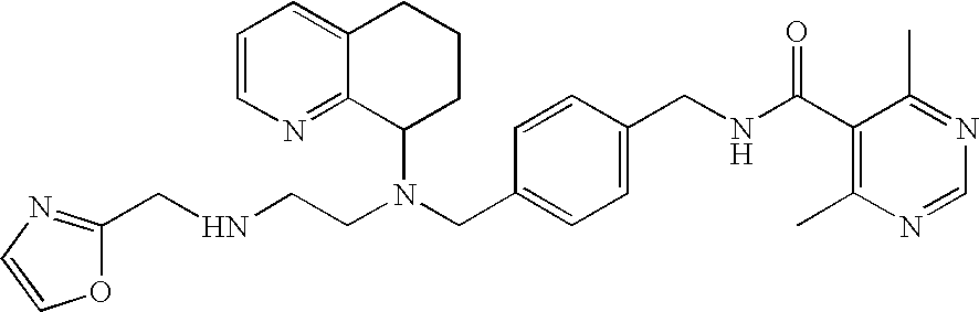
N(CC1=CC=C(CNC(C2=C(C)N=CN=C2C)=O)C=C1)(C1CCCC2=CC=CN=C12)CCNCC1=NC=CO1
